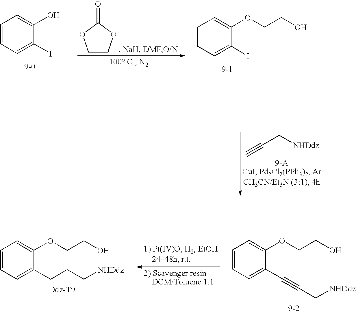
C1=CC=C(CCC[NHDdz])C(OCCO)=C1.C1=CC=C(C#CC[NHDdz])C(OCCO)=C1.C1COC(=O)O1.C1=CC=C(I)C(O)=C1.[9-0].C1=CC=C(I)C(OCCO)=C1.[9-1].C(C[NHDdz])#C
